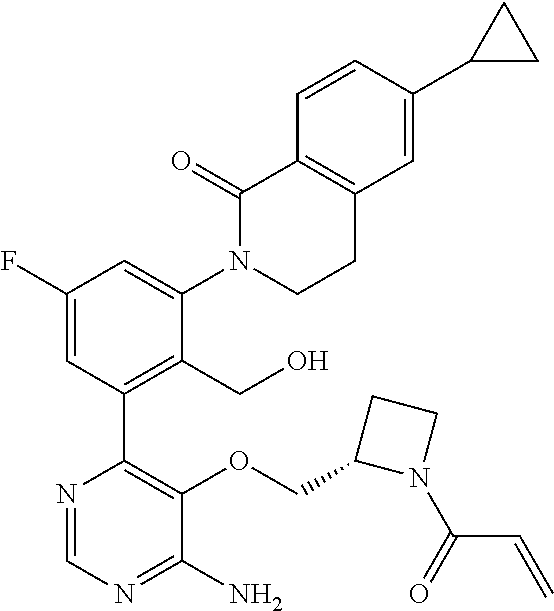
N1(C(=O)C=C)CCC1COC1=C(C2=C(CO)C(N3C(=O)C4=C(C=C(C5CC5)C=C4)CC3)=CC(F)=C2)N=CN=C1N
